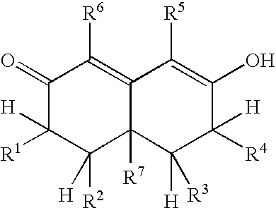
C1(=O)C([R1])([H])C([R2])([H])C2([R7])C(=C1[R6])C([R5])=C(O)C([R4])([H])C2([H])[R3]
